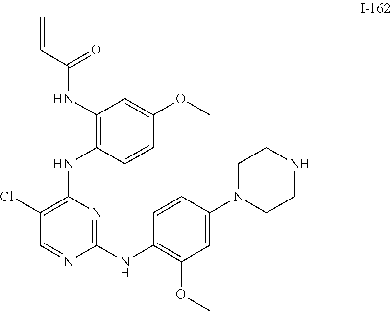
N1(C2=CC(OC)=C(NC3=NC(NC4=C(NC(C=C)=O)C=C(OC)C=C4)=C(Cl)C=N3)C=C2)CCNCC1
